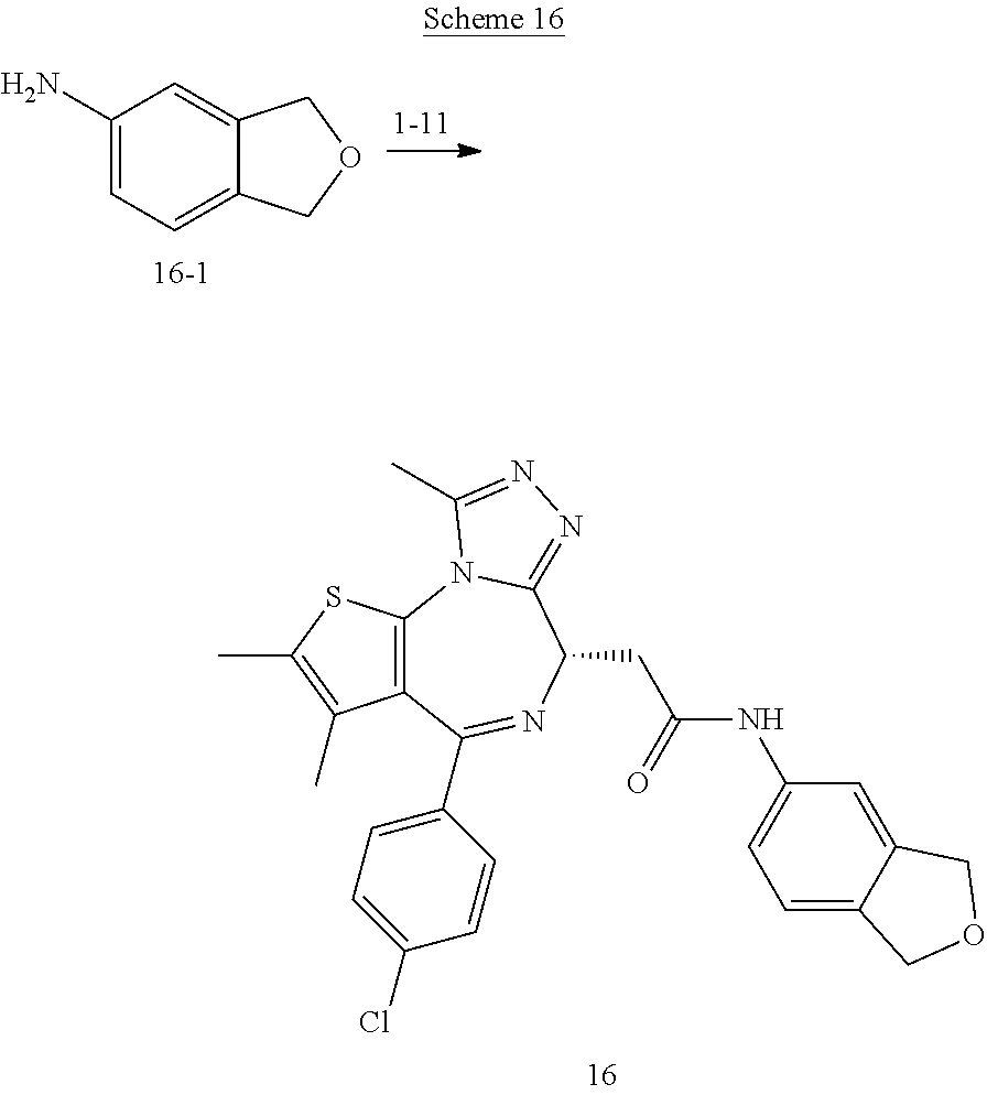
C1(N)=CC=C2C(=C1)COC2.C12=C(C(C3=CC=C(Cl)C=C3)=NC(CC(=O)NC3=CC=C4C(=C3)COC4)C3=NN=C(C)N13)C(C)=C(C)S2
